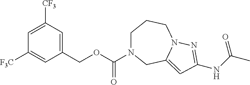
C1(COC(N2CCCN3C(=CC(NC(C)=O)=N3)C2)=O)=CC([CF3])=CC([F3C])=C1
